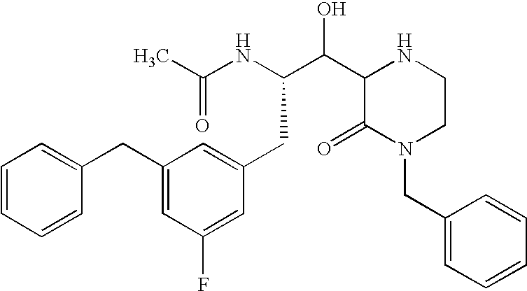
CC(NC(C(C1NCCN(CC2=CC=CC=C2)C1=O)O)CC1=CC(CC2=CC=CC=C2)=CC(F)=C1)=O
